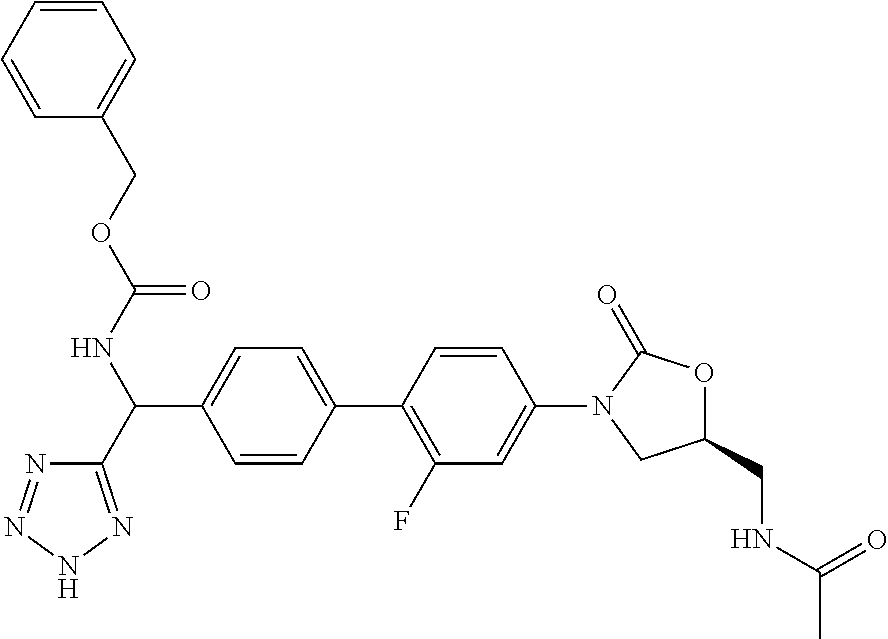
C1=CC(C2=C(F)C=C(N3CC(CNC(C)=O)OC3=O)C=C2)=CC=C1C(NC(OCC1=CC=CC=C1)=O)C1=NNN=N1
